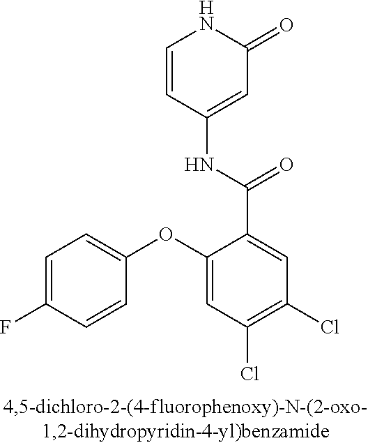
C1=C(F)C=CC(OC2=CC(Cl)=C(Cl)C=C2C(=O)NC2=CC(=O)NC=C2)=C1
